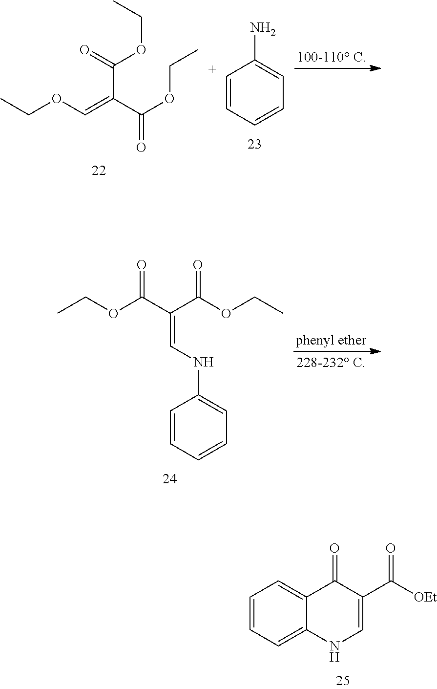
CCOC=C(C(OCC)=O)C(=O)OCC.[C+]1=CC=CC=C1N.CCOC(C(C(OCC)=O)=CNC1=CC=CC=C1)=O.C1=CC=C2C(=C1)C(=O)C(C(=O)[OEt])=CN2
